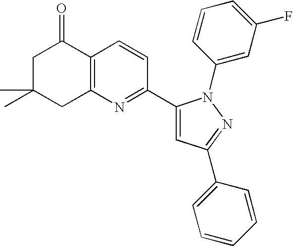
C1C(C)(C)CC2=C(C1=O)C=CC(C1=CC(C3=CC=CC=C3)=NN1C1=CC(F)=CC=C1)=N2
